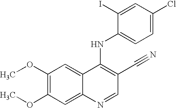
C1(OC)=C(OC)C=C2C(=C1)C(NC1=CC=C(Cl)C=C1I)=C(C#N)C=N2
